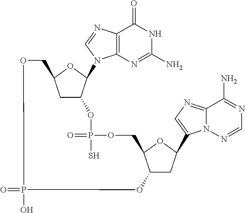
C12=C(N=CN1C1C3CC(O1)COP(O)(=O)OC1CC(C4=CN=C5N4N=CN=C5N)OC1COP(=O)(S)O3)C(=O)NC(N)=N2
